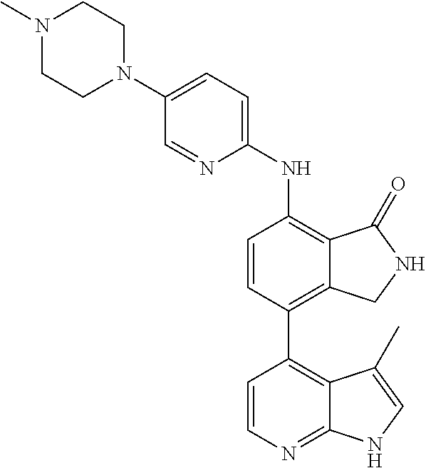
N1(C)CCN(C2=CC=C(NC3=C4C(=C(C5=C6C(=NC=C5)NC=C6C)C=C3)CNC4=O)N=C2)CC1
